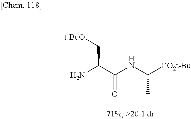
NC(C(NC([CO2t-Bu])C)=O)C[t-BuO].[H]
